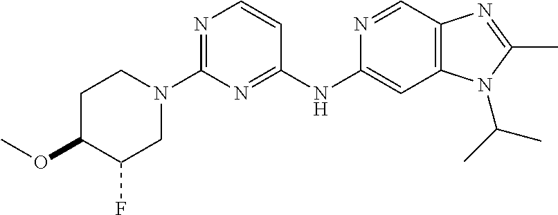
C1(N2CCC(OC)C(F)C2)=NC=CC(NC2=CC3=C(C=N2)N=C(C)N3C(C)C)=N1
